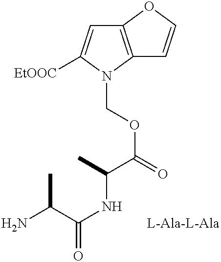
C12=C(N(COC(=O)C(C)NC(=O)C(N)C)C([EtOOC])=C1)C=CO2
